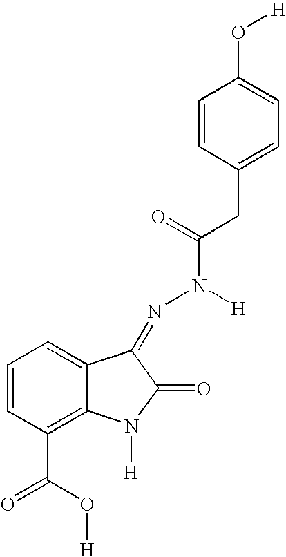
C1=CC(C(=O)O[H])=C2C(=C1)C(=NN(C(CC1=CC=C(O[H])C=C1)=O)[H])C(=O)N2[H]
